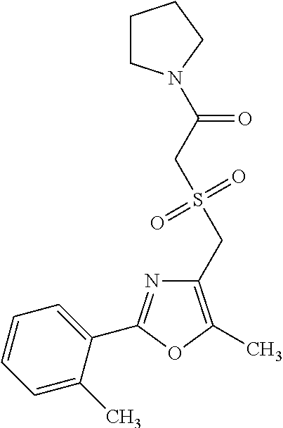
C1(CS(=O)(=O)CC(=O)N2CCCC2)=C(C)OC(C2=CC=CC=C2C)=N1
